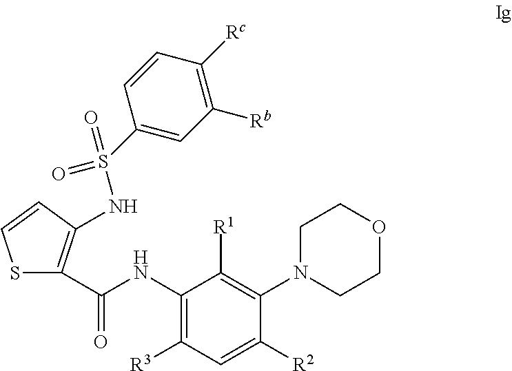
S1C(C(NC2=C([R3])C=C([R2])C(N3CCOCC3)=C2[R1])=O)=C(NS(=O)(=O)C2=CC([Rb])=C([Rc])C=C2)C=C1
